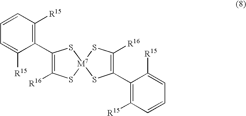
C1([R16])=C(C2=C([R15])C=CC=C2[R15])S[M7]2(S1)SC(C1=C([R15])C=CC=C1[R15])=C([R16])S2
